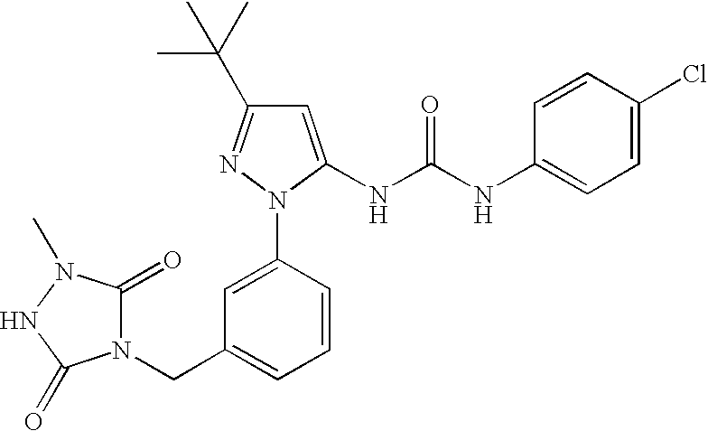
C1=C(N2C(NC(NC3=CC=C(Cl)C=C3)=O)=CC(C(C)(C)C)=N2)C=CC=C1CN1C(=O)N(C)NC1=O
